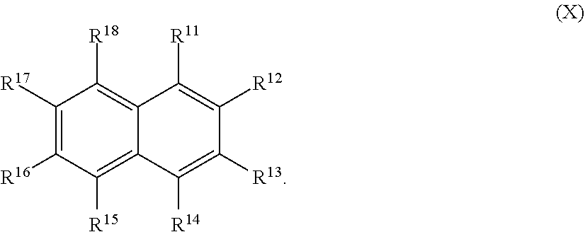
C1([R17])=C([R16])C([R15])=C2C(=C1[R18])C([R11])=C([R12])C([R13])=C2[R14]
